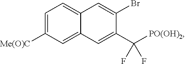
C1=C2C(=CC=C1[Me(O)C])C=C(Br)C(C([PO(OH)2])(F)F)=C2
